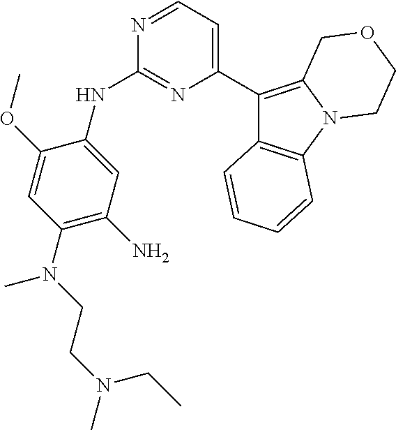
C1(C2=CC=NC(NC3=CC(N)=C(N(CCN(C)CC)C)C=C3OC)=N2)=C2N(C3=C1C=CC=C3)CCOC2
